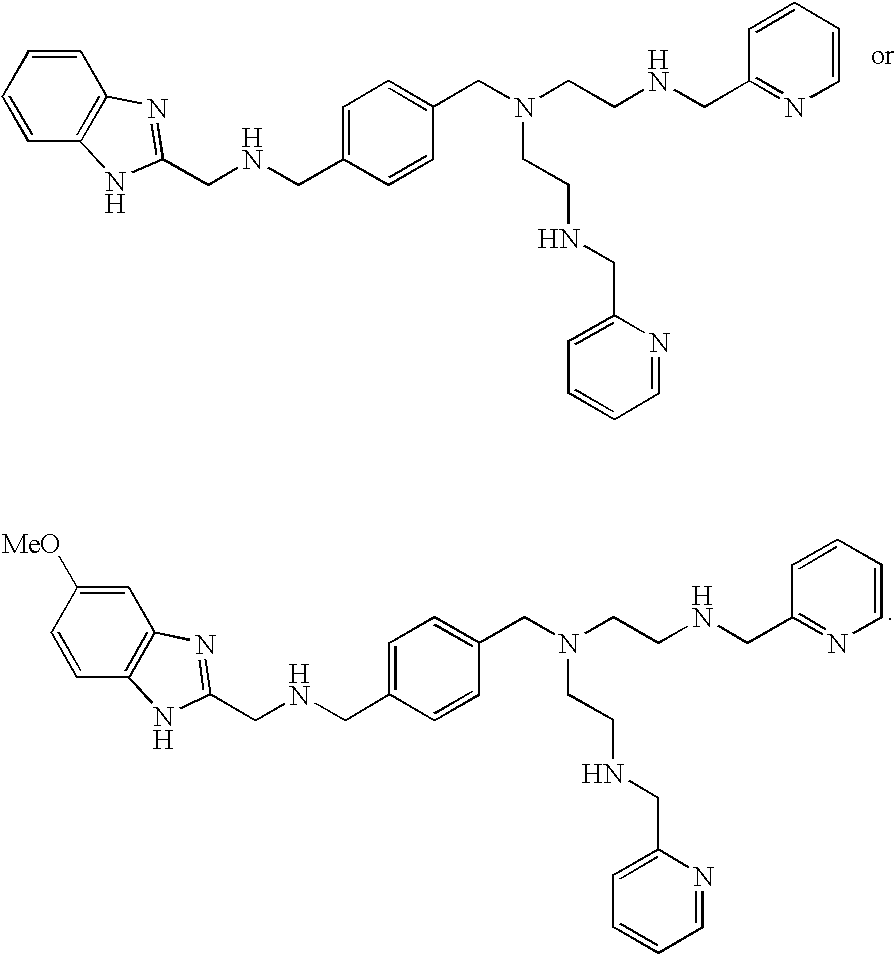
C1=CC=CC2=C1N=C(CNCC1=CC=C(CN(CCNCC3=NC=CC=C3)CCNCC3=CC=CC=N3)C=C1)N2.C1=C([MeO])C=CC2=C1N=C(CNCC1=CC=C(CN(CCNCC3=NC=CC=C3)CCNCC3=CC=CC=N3)C=C1)N2
